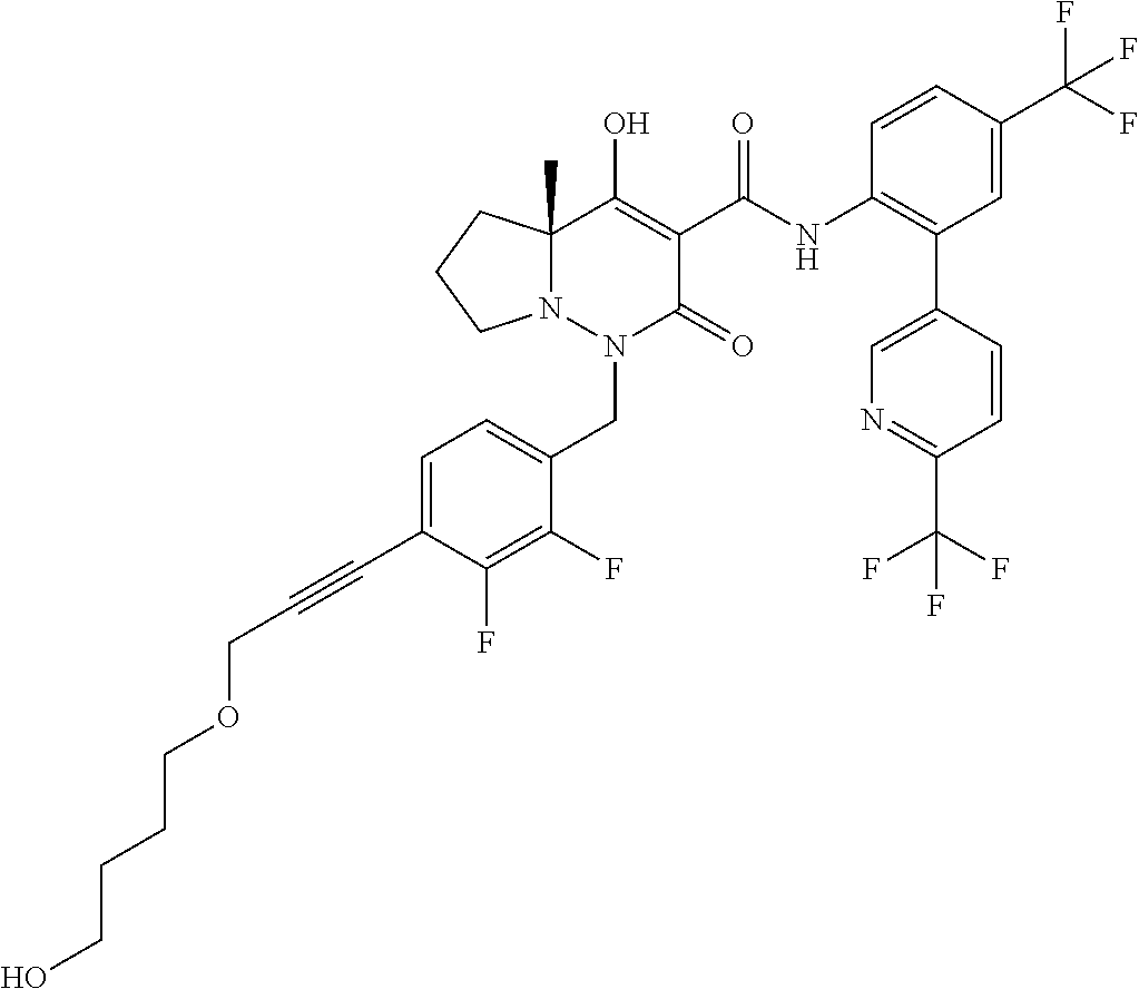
C1=C(C#CCOCCCCO)C(F)=C(F)C(CN2C(=O)C(C(=O)NC3=C(C4=CN=C(C(F)(F)F)C=C4)C=C(C(F)(F)F)C=C3)=C(O)C3(C)N2CCC3)=C1
